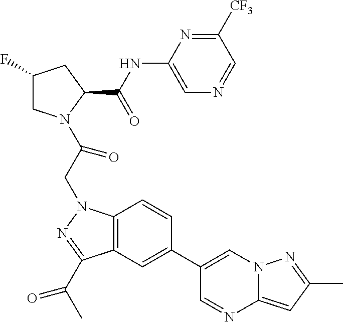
C1(F)CN(C(CN2C3=C(C(C(C)=O)=N2)C=C(C2=CN4C(=CC(C)=N4)N=C2)C=C3)=O)C(C(NC2=CN=CC([CF3])=N2)=O)C1
